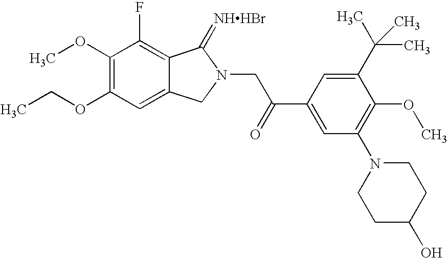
C1(OC)=C(OCC)C=C2C(=C1F)C(=[NHHBr])N(CC(C1=CC(N3CCC(O)CC3)=C(OC)C(C(C)(C)C)=C1)=O)C2
